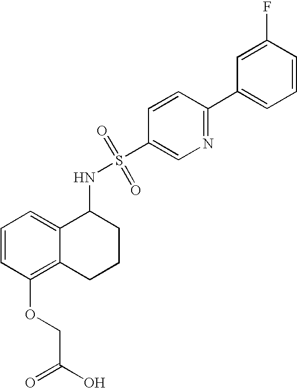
C1(NS(=O)(=O)C2=CN=C(C3=CC=CC(F)=C3)C=C2)C2=CC=CC(OCC(=O)O)=C2CCC1
